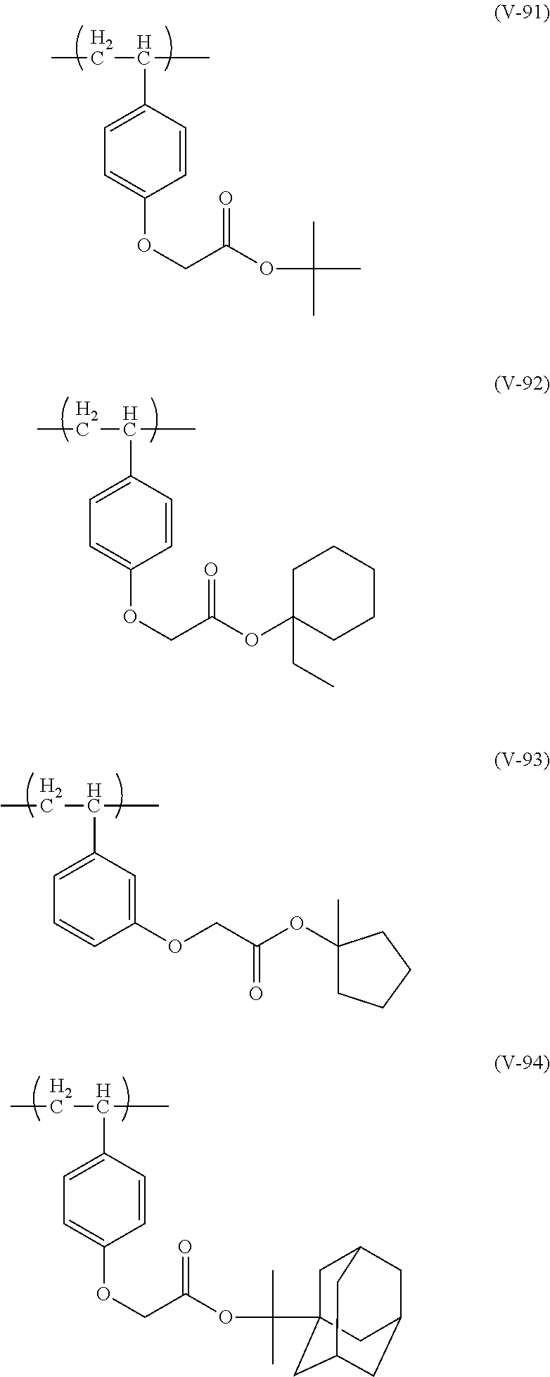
CCC(C)C1=CC=C(OCC(=O)OC(C)(C)C)C=C1.CCC(C)C1=CC=C(OCC(=O)OC2(CC)CCCCC2)C=C1.CCC(C)C1=CC=CC(OCC(=O)OC2(C)CCCC2)=C1.CCC(C)C1=CC=C(OCC(=O)OC(C)(C)C23CC4CC(CC(C2)C4)C3)C=C1
